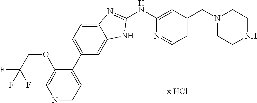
C1(NC2=CC(CN3CCNCC3)=CC=N2)=NC2=CC=C(C3=CC=NC=C3OCC(F)(F)F)C=C2N1
